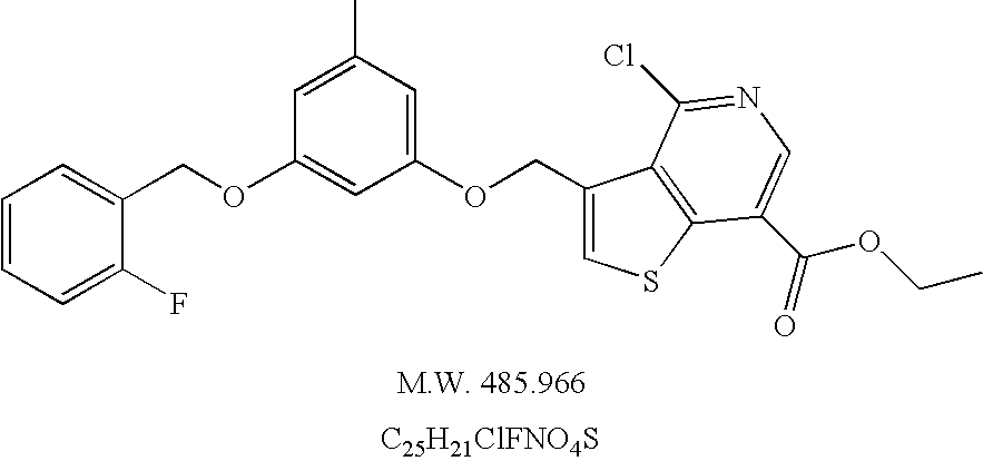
[C25H21ClFNO4S].C(OC1=CC(OCC2=CSC3=C2C(Cl)=NC=C3C(=O)OCC)=CC(C)=C1)C1=CC=CC=C1F
